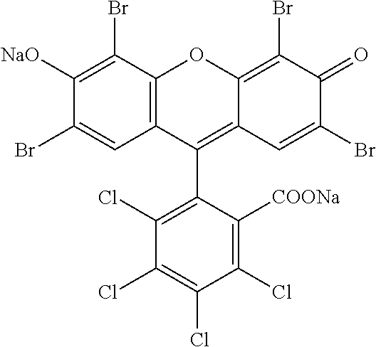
C1([NaO])=C(Br)C2=C(C=C1Br)C(C1=C(Cl)C(Cl)=C(Cl)C(Cl)=C1[COONa])=C1C(=C(Br)C(=O)C(Br)=C1)O2
